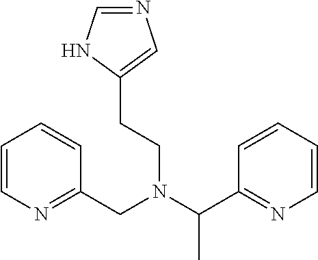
C1=CN=C(CN(C(C2=NC=CC=C2)C)CCC2=CN=CN2)C=C1
